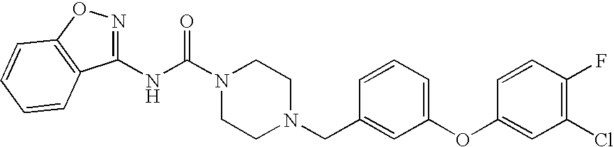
N(C(N1CCN(CC2=CC(OC3=CC(Cl)=C(F)C=C3)=CC=C2)CC1)=O)C1=NOC2=C1C=CC=C2
